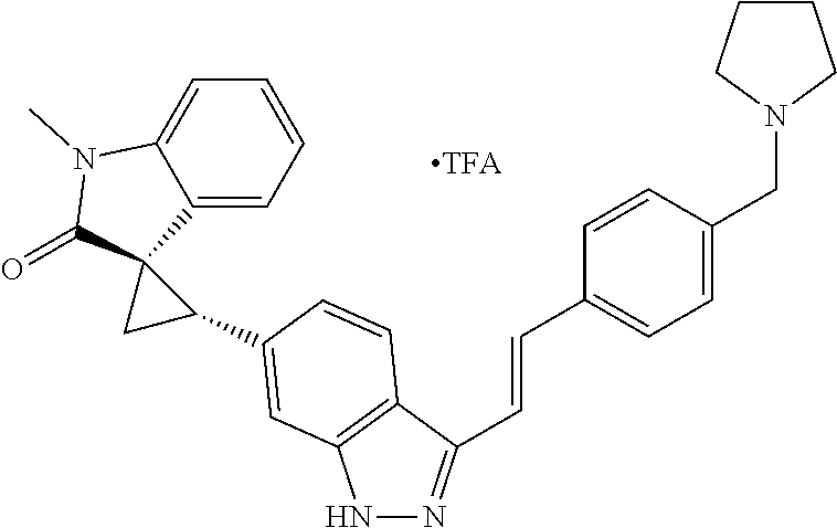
C1=CC=C2C(=C1)N(C)C(=O)C21CC1C1=CC2=C(C(C=CC3=CC=C(CN4CCCC4)C=C3)=NN2)C=C1
